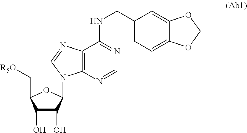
C1(O)C(O)C(N2C3=C(C(NCC4=CC=C5C(=C4)OCO5)=NC=N3)N=C2)OC1C[R5O]
